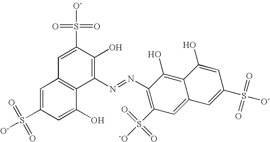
C1=C(S(=O)(=O)[O-])C=C(O)C2=C1C=C(S(=O)(=O)[O-])C(O)=C2N=NC1=C(S(=O)(=O)[-O])C=C2C(=C1O)C(O)=CC(S(=O)(=O)[O-])=C2
